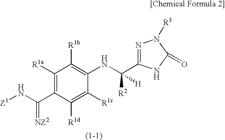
[Z1]NC(C1=C([R1a])C([R1b])=C(NC([R2])([H])C2=NN([R3])C(=O)N2)C([R1c])=C1[R1d])=[NZ2]
